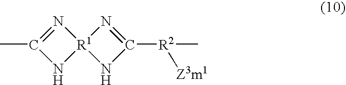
C1(C)=N[R1]2(N1)NC([R2](C)[Z3m1])=N2
